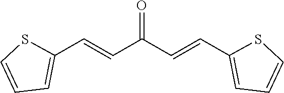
C1(C=CC(C=CC2=CC=CS2)=O)=CC=CS1
